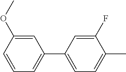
C1=CC(OC)=CC(C2=CC=C(C)C(F)=C2)=C1
